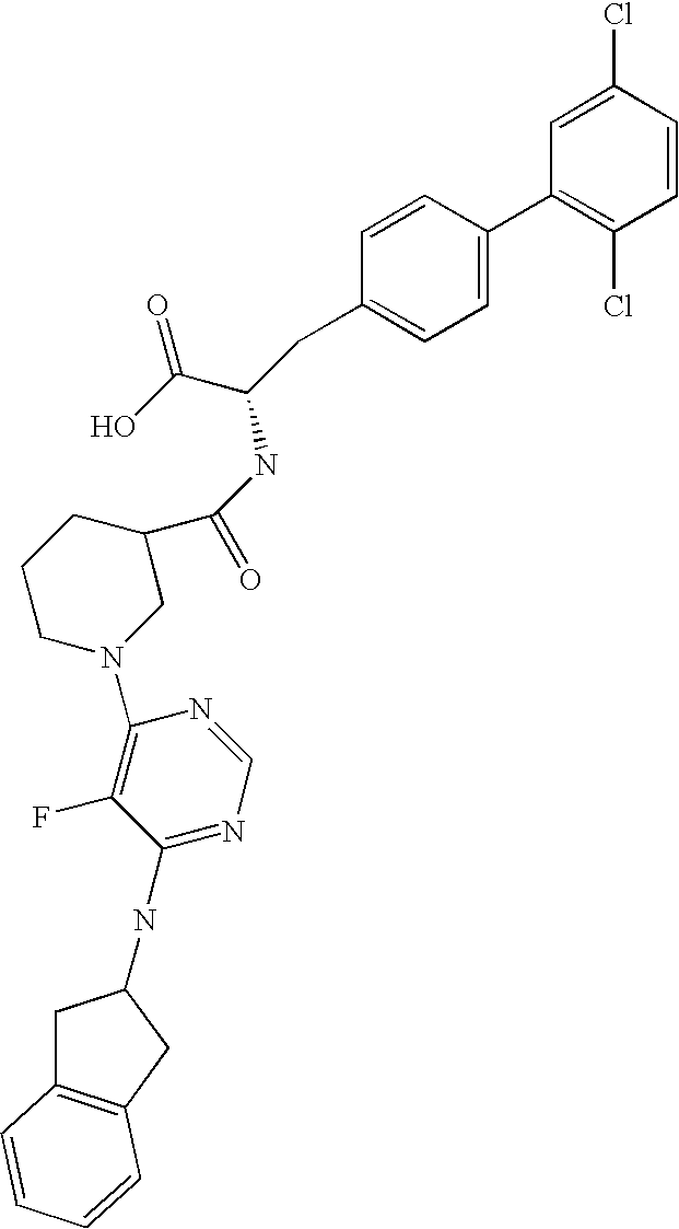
C1=C(Cl)C=CC(Cl)=C1C1=CC=C(CC(C(=O)O)NC(C2CCCN(C3=C(F)C(NC4CC5=C(C4)C=CC=C5)=NC=N3)C2)=O)C=C1
